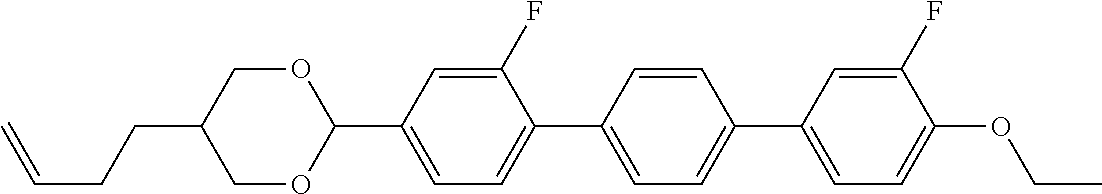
O1CC(CCC=C)COC1C1=CC=C(C2=CC=C(C3=CC=C(OCC)C(F)=C3)C=C2)C(F)=C1
